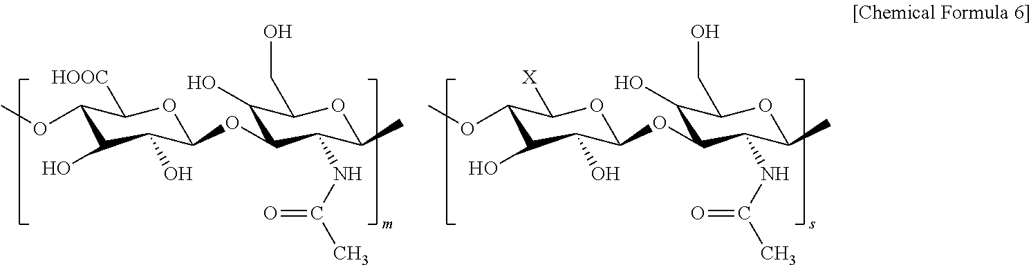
C1(OC)C(O)C(O)C(OC2C(O)C(CO)OC(C)C2NC(C)=O)OC1[X].C1(OC)C(O)C(O)C(OC2C(O)C(CO)OC(C)C2NC(C)=O)OC1[HOOC]
